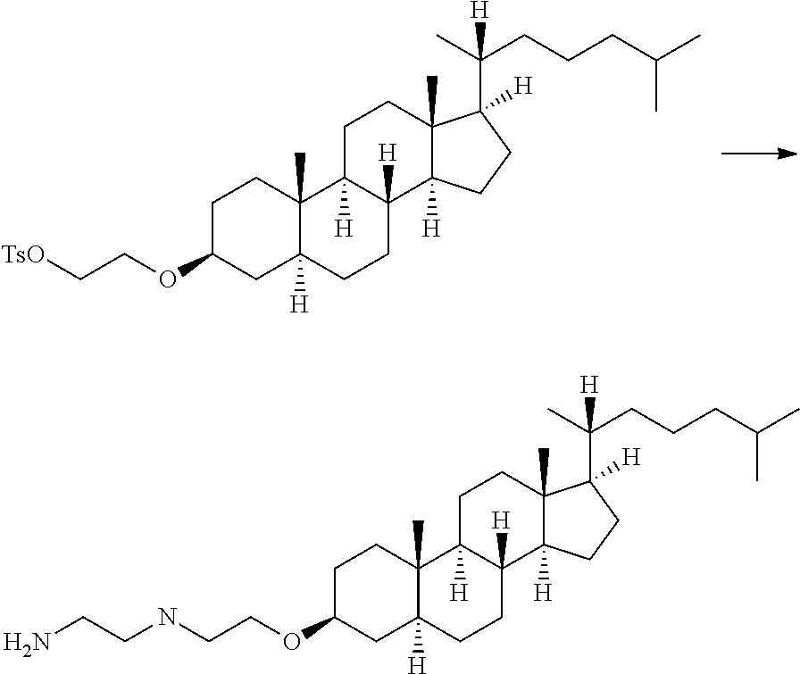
C1C(OCC[TsO])CC2([H])C(C)(C1)C1([H])C([H])(CC2)C2([H])C(C)(CC1)C(C(CCCC(C)C)(C)[H])([H])CC2.C1C(OCCNCCN)CC2([H])C(C)(C1)C1([H])C([H])(CC2)C2([H])C(C)(CC1)C(C(CCCC(C)C)(C)[H])([H])CC2
